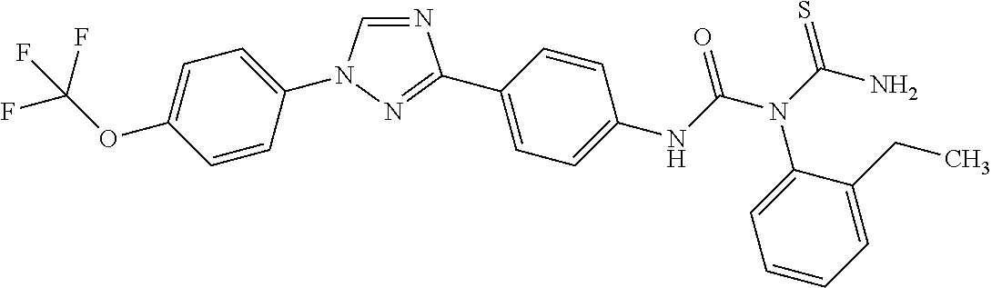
C1=C(OC(F)(F)F)C=CC(N2C=NC(C3=CC=C(NC(N(C(N)=S)C4=CC=CC=C4CC)=O)C=C3)=N2)=C1
